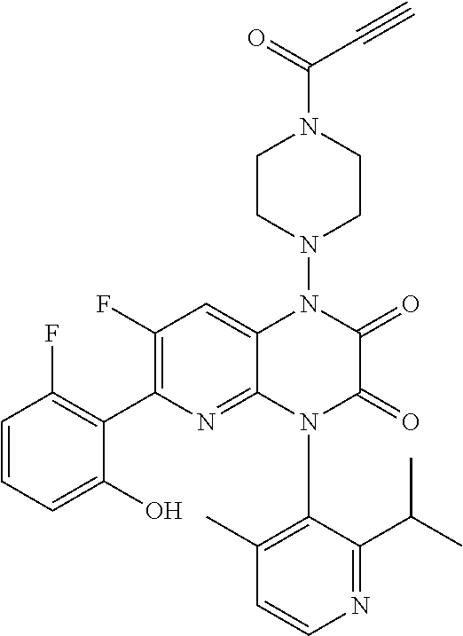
C1=CN=C(C(C)C)C(N2C3=NC(C4=C(F)C=CC=C4O)=C(F)C=C3N(N3CCN(C(C#C)=O)CC3)C(=O)C2=O)=C1C
